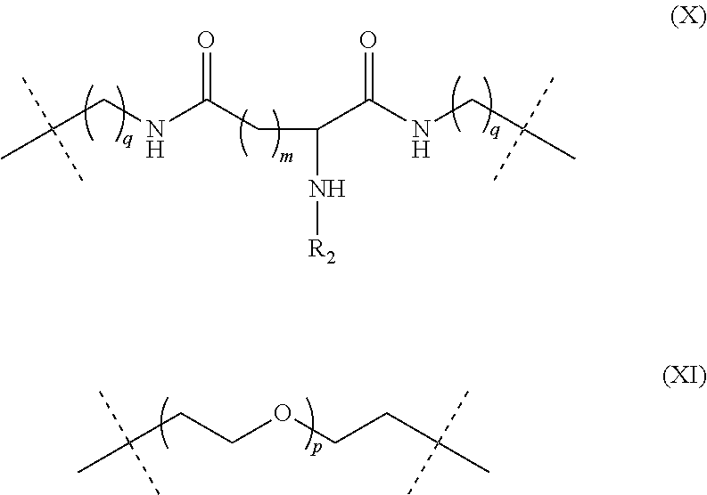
CC(C)(C)CNC(CC(N[R2])C(NCC(C)(C)C)=O)=O.CC(C)(C)CCOCCC(C)(C)C
